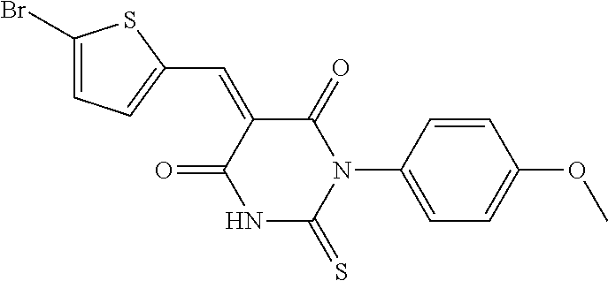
C1(Br)=CC=C(C=C2C(=O)NC(=S)N(C3=CC=C(OC)C=C3)C2=O)S1
